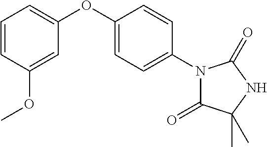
C1=C(OC2=CC=CC(OC)=C2)C=CC(N2C(=O)C(C)(C)NC2=O)=C1
